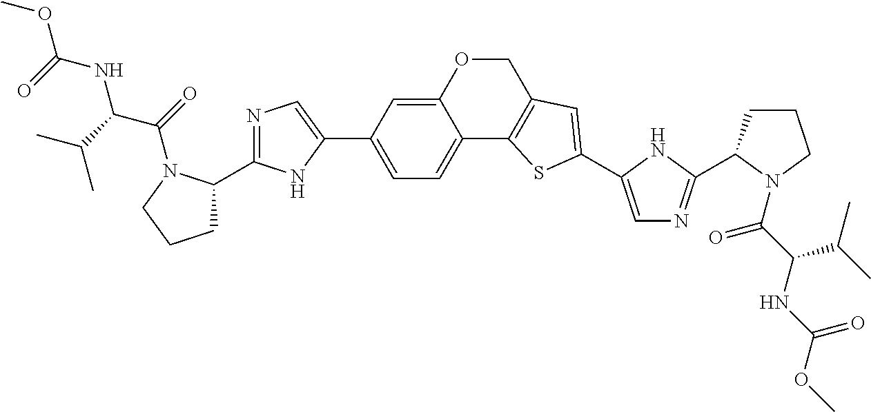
C12=CC=C(C3=CN=C(C4CCCN4C(C(NC(=O)OC)C(C)C)=O)N3)C=C1OCC1=C2SC(C2=CN=C(C3CCCN3C(=O)C(NC(=O)OC)C(C)C)N2)=C1
